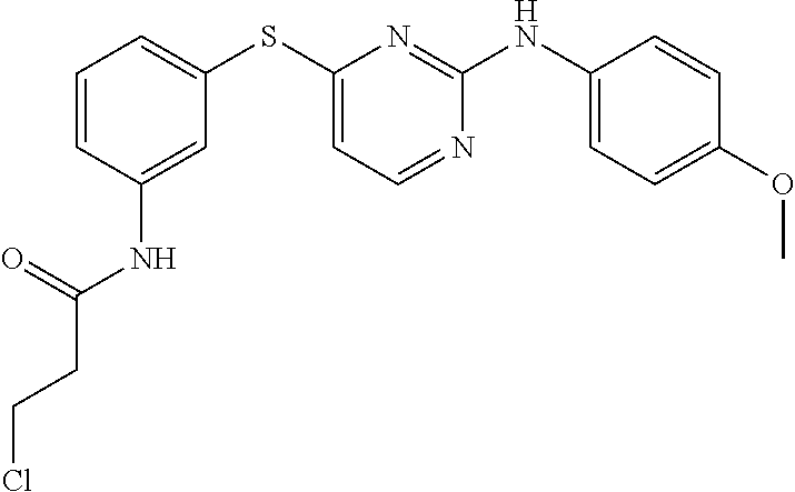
C1=CC(NC(CCCl)=O)=CC(SC2=CC=NC(NC3=CC=C(OC)C=C3)=N2)=C1
